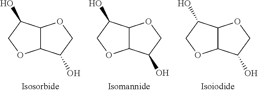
C12C(C(O)CO1)OCC2O.C12C(C(O)CO1)OCC2O.C12C(C(O)CO1)OCC2O
